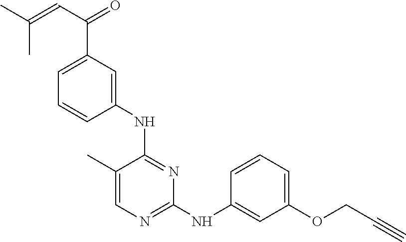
C1(C)=CN=C(NC2=CC(OCC#C)=CC=C2)N=C1NC1=CC(C(C=C(C)C)=O)=CC=C1
